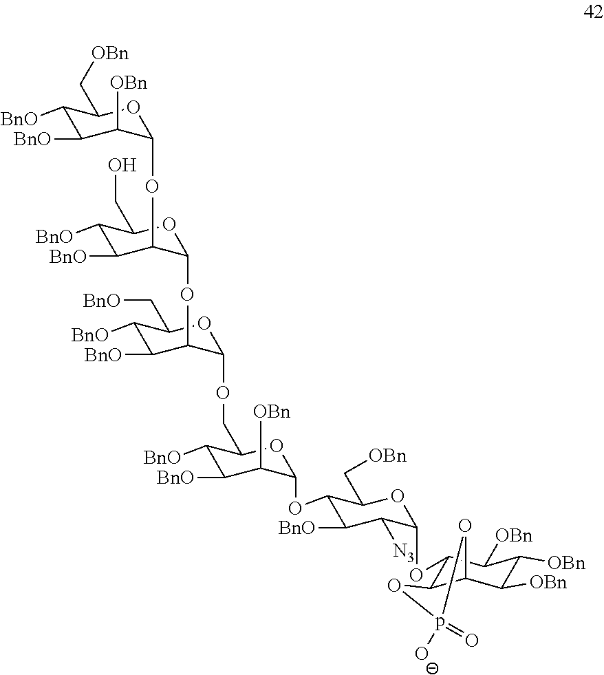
C1([BnO])C([BnO])C([OBn])C(OC2C([BnO])C([BnO])C(CO)OC2OC2C([BnO])C([BnO])C(C[BnO])OC2OCC2C([BnO])C([BnO])C([OBn])C(OC3C([BnO])C([N3])C(OC4C5C(C([OBn])C([OBn])C4[OBn])Op(=O)([O-])O5)OC3C[OBn])O2)OC1C[OBn]
